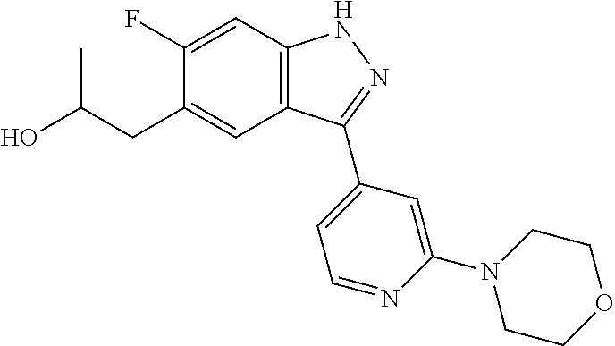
C1(F)=CC2=C(C=C1CC(O)C)C(C1=CC=NC(N3CCOCC3)=C1)=NN2
